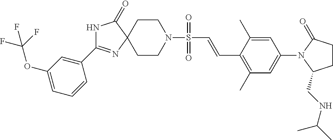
N1C(C2=CC(OC(F)(F)F)=CC=C2)=NC2(C1=O)CCN(S(=O)(=O)C=CC1=C(C)C=C(N3C(=O)CCC3CNC(C)C)C=C1C)CC2
